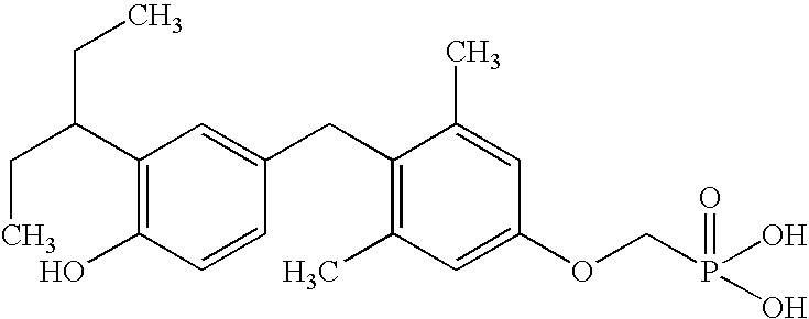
C1(C(CC)CC)=C(O)C=CC(CC2=C(C)C=C(OCP(=O)(O)O)C=C2C)=C1
